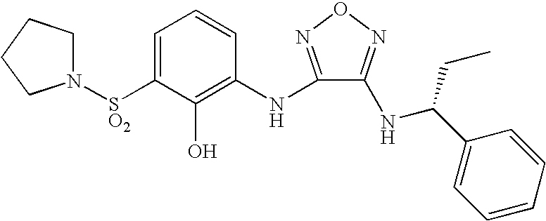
C1=C([SO2]N2CCCC2)C(O)=C(NC2=NON=C2NC(C2=CC=CC=C2)CC)C=C1
